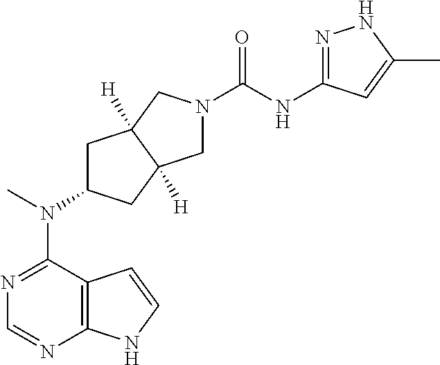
N1=C(N(C2CC3([H])C([H])(C2)CN(C(NC2=NNC(C)=C2)=O)C3)C)C2=C(N=C1)NC=C2
